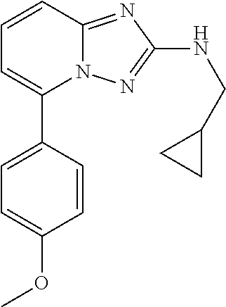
C1=CC2=NC(NCC3CC3)=NN2C(C2=CC=C(OC)C=C2)=C1
